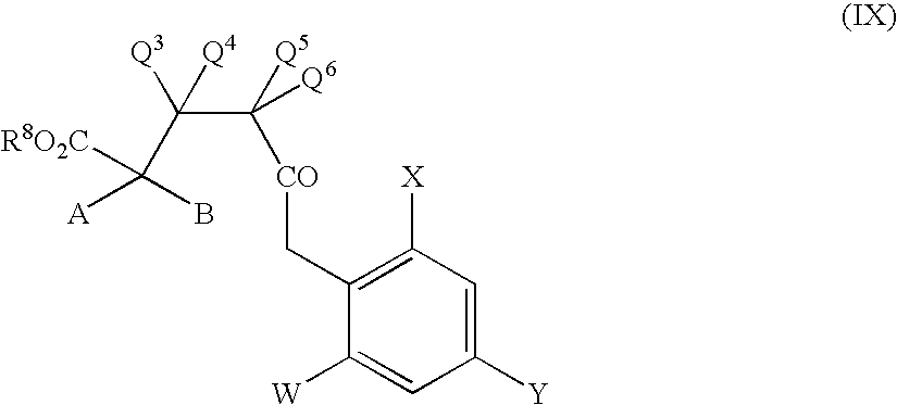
C1([Y])=CC([X])=C(C[CO]C(C(C([R8O2C])(B)[A])([Q4])[Q3])([Q5])[Q6])C([W])=C1
